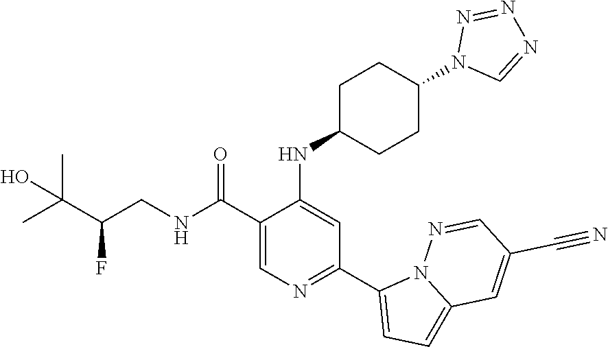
C1(C(NCC(C(C)(C)O)F)=O)=CN=C(C2=CC=C3N2N=CC(C#N)=C3)C=C1NC1CCC(N2C=NN=N2)CC1
